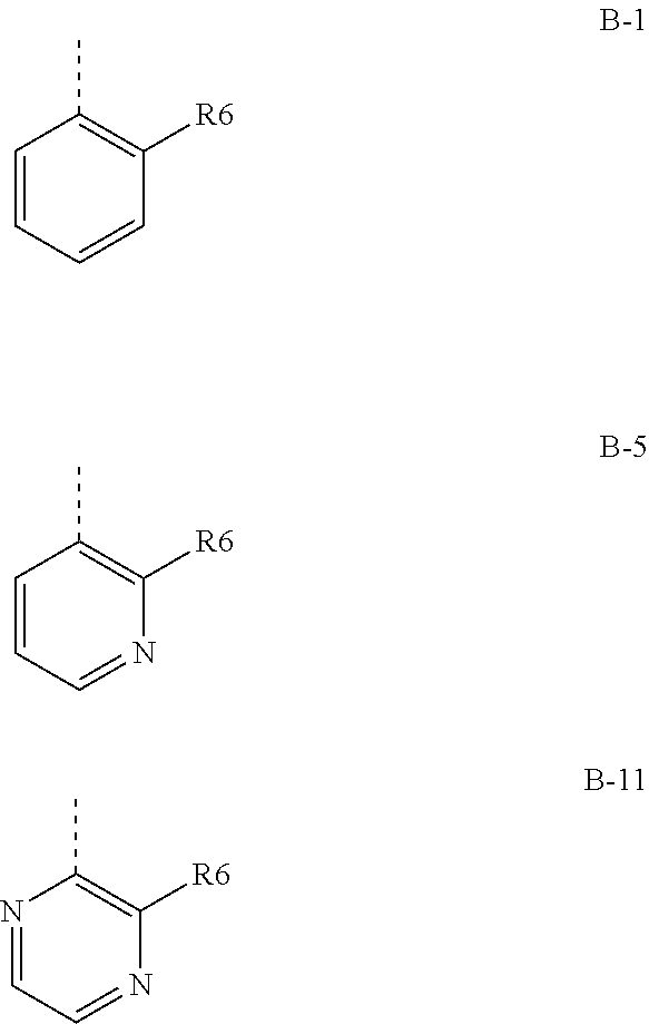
C1=CC=CC([R6])=C1C.C1=CC=NC([R6])=C1C.N1=CC=NC([R6])=C1C
